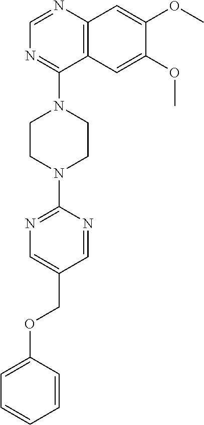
C12=C(N=CN=C1N1CCN(C3=NC=C(COC4=CC=CC=C4)C=N3)CC1)C=C(OC)C(OC)=C2
